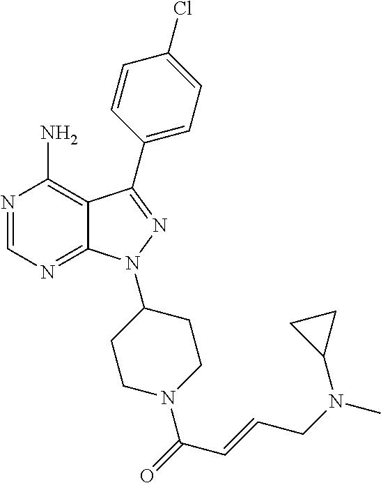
N1=CN=C2C(=C1N)C(C1=CC=C(Cl)C=C1)=NN2C1CCN(C(=O)C=CCN(C)C2CC2)CC1
